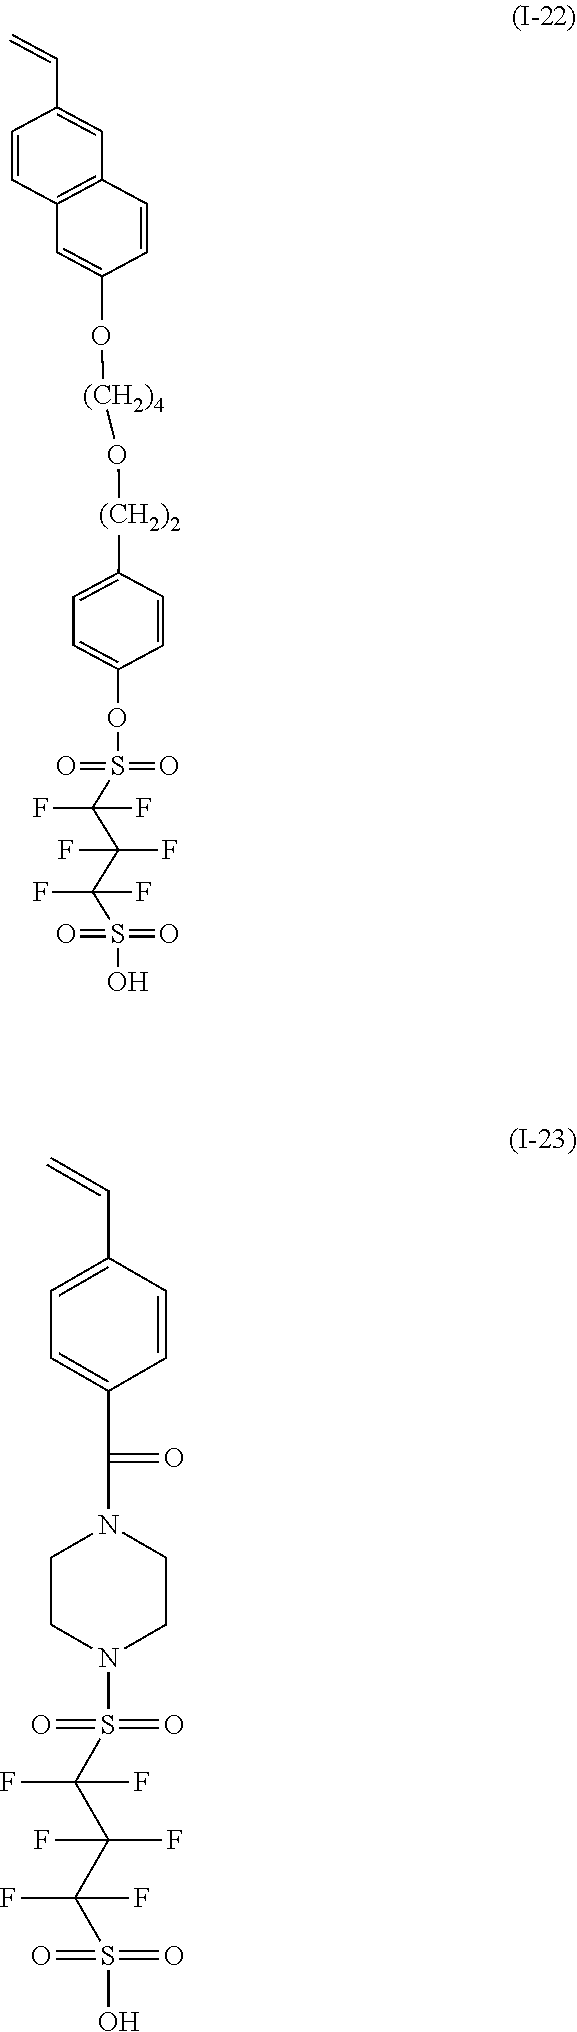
C1=CC2=C(C=C1C=C)C=CC(O[(CH2)4]O[(CH2)2]C1=CC=C(OS(=O)(=O)C(C(C(S(O)(=O)=O)(F)F)(F)F)(F)F)C=C1)=C2.C1=C(C=C)C=CC(C(=O)N2CCN(S(C(C(C(S(O)(=O)=O)(F)F)(F)F)(F)F)(=O)=O)CC2)=C1
